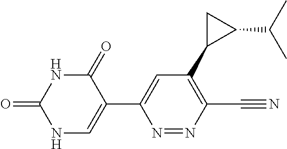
N1C(=O)C(C2=CC(C3C(C(C)C)C3)=C(C#N)N=N2)=CNC1=O
